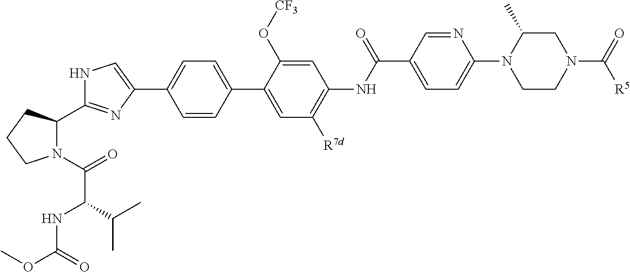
C1=CC(C2=CC([R7d])=C(NC(C3=CC=C(N4CCN(C(=O)[R5])CC4C)N=C3)=O)C=C2O[CF3])=CC=C1C1=CNC(C2N(C(=O)C(NC(OC)=O)C(C)C)CCC2)=N1
